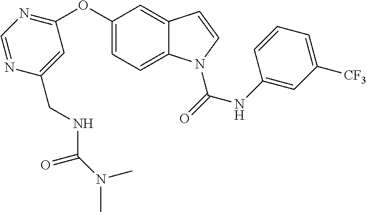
C1(OC2=CC=C3C(=C2)C=CN3C(NC2=CC([CF3])=CC=C2)=O)=NC=NC(CNC(=O)N(C)C)=C1
